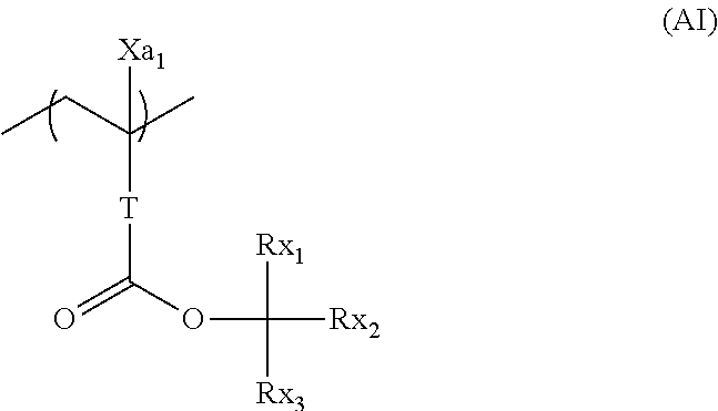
O=C(OC([Rx1])([Rx2])[Rx3])[T]C(C)(CC)[Xa1]
